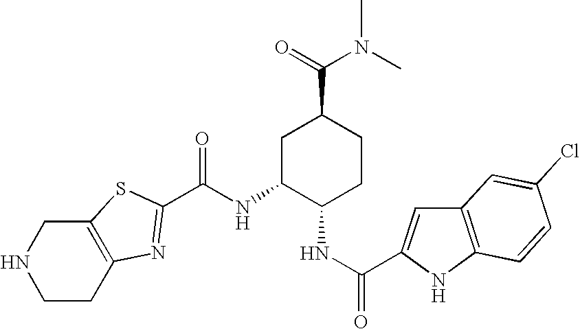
N1CCC2=C(C1)SC(C(NC1C(NC(=O)C3=CC4=C(N3)C=CC(Cl)=C4)CCC(C(=O)N(C)C)C1)=O)=N2
